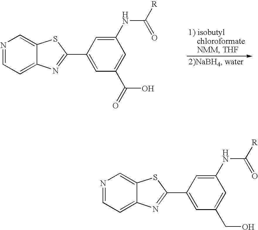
N1=CC=C2C(=C1)SC(C1=CC(CO)=CC(NC(=O)[R])=C1)=N2.N1=CC=C2C(=C1)SC(C1=CC(C(O)=O)=CC(NC(=O)[R])=C1)=N2
